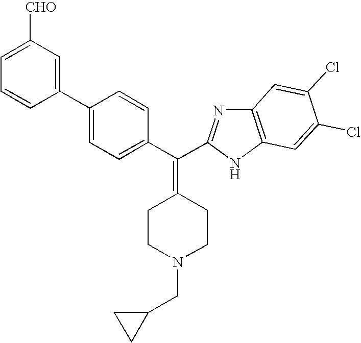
C1(C2=CC=C(C(=C3CCN(CC4CC4)CC3)C3=NC4=C(N3)C=C(Cl)C(Cl)=C4)C=C2)=CC([CHO])=CC=C1
